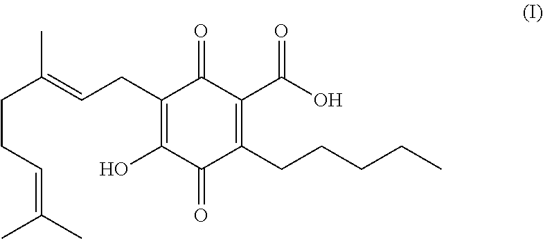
C1(CC=C(CCC=C(C)C)C)=C(O)C(=O)C(CCCCC)=C(C(O)=O)C1=O
